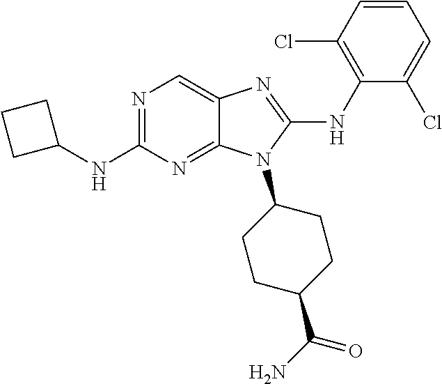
N1=C(NC2CCC2)N=C2C(=C1)N=C(NC1=C(Cl)C=CC=C1Cl)N2C1CCC(C(N)=O)CC1
